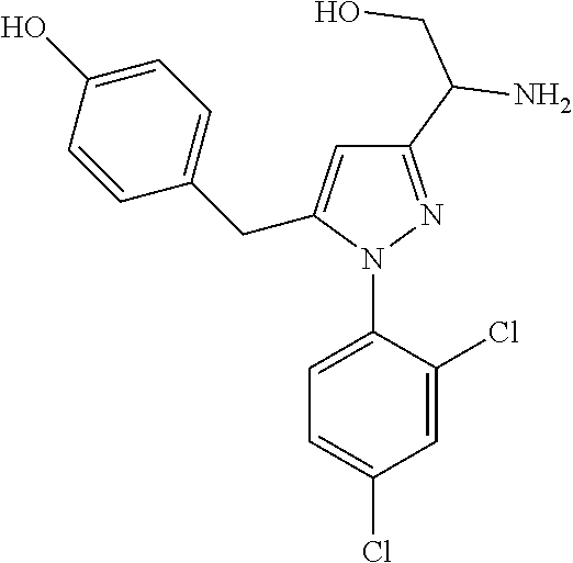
C1(C(CO)N)=NN(C2=CC=C(Cl)C=C2Cl)C(CC2=CC=C(O)C=C2)=C1
